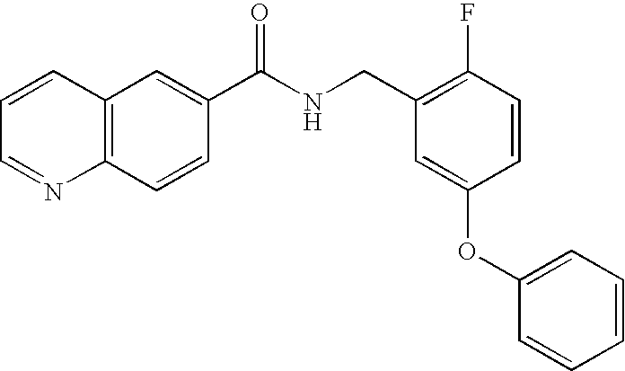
C1=CC=NC2=C1C=C(C(NCC1=C(F)C=CC(OC3=CC=CC=C3)=C1)=O)C=C2
